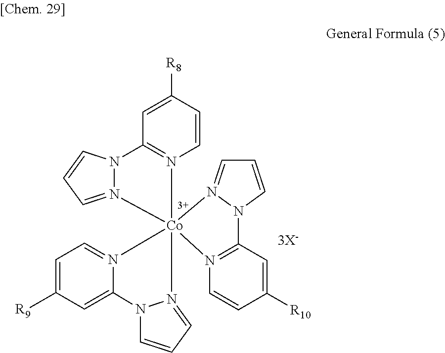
C1=C([R8])C=CN2=C1N1N(=CC=C1)[Co]213(N2=CC=C([R9])C=C2N2C=CC=N12)N1=CC=CN1C1=N3C=CC([R10])=C1
